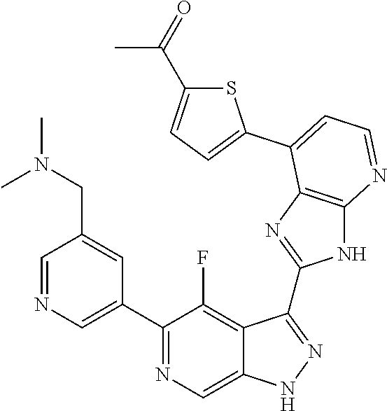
C1=NC=C(C2=NC=C3C(=C2F)C(C2=NC4=C(N2)N=CC=C4C2=CC=C(C(=O)C)S2)=NN3)C=C1CN(C)C
